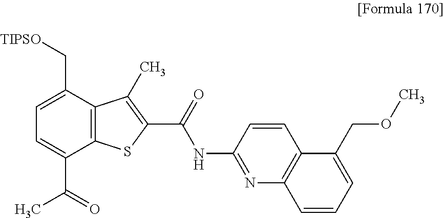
C12=C(C(C[TIPSO])=CC=C1C(=O)C)C(C)=C(C(=O)NC1=NC3=C(C=C1)C(COC)=CC=C3)S2
